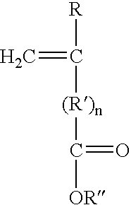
[R]C(=C)[(R)n]C(=O)[OR]
